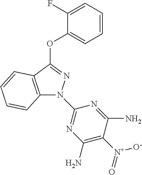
C1(F)=CC=CC=C1OC1=NN(C2=NC(N)=C([N+](=O)[O-])C(N)=N2)C2=C1C=CC=C2
